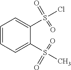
C1=CC=C(S(C)(=O)=O)C(S(Cl)(=O)=O)=C1
